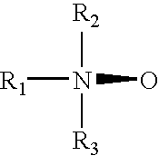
[R1]N(O)([R2])[R3]
